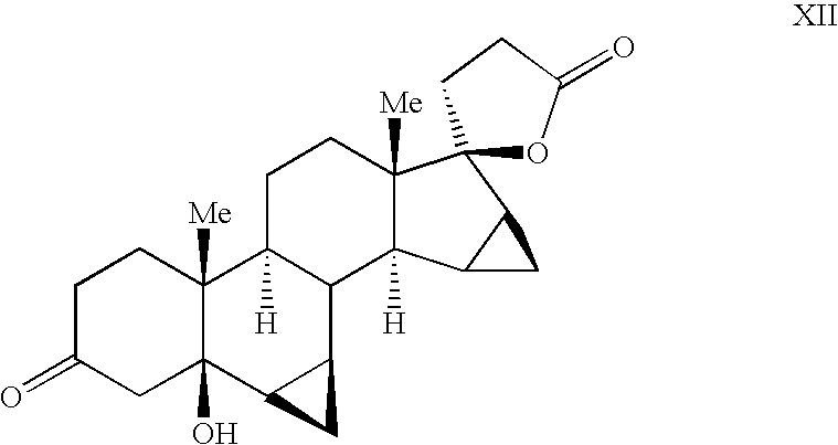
C1C(=O)CC2(O)C([Me])(C1)C1([H])C(C3C2C3)C2([H])C([Me])(CC1)C1(C3C2C3)OC(=O)CC1
